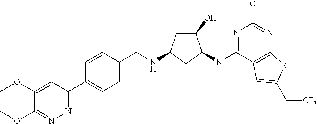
C1(C2=CC=C(CNC3CC(O)C(N(C4=NC(Cl)=NC5=C4C=C(C[CF3])S5)C)C3)C=C2)=NN=C(OC)C(OC)=C1
